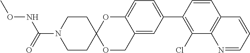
C1=CC(C2=CC=C3C(=C2)COC2(O3)CCN(C(=O)NOC)CC2)=C(Cl)C2=C1C=CC=N2
